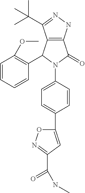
C12=C(NN=C1C(C)(C)C)C(=O)N(C1=CC=C(C3=CC(C(NC)=O)=NO3)C=C1)C2C1=C(OC)C=CC=C1
